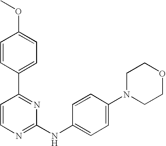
C1=CC(C2=NC(NC3=CC=C(N4CCOCC4)C=C3)=NC=C2)=CC=C1OC
